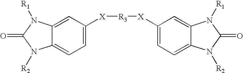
C12=CC=C([X][R3][X]C3=CC=C4C(=C3)N([R1])C(=O)N4[R2])C=C1N([R1])C(=O)N2[R2]
